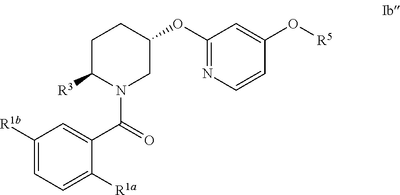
C1([R1b])=CC=C([R1a])C(C(=O)N2CC(OC3=NC=CC(O[R5])=C3)CCC2[R3])=C1
